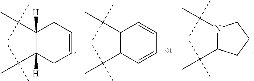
C1(C(C)(C)C)([H])C(C(C)(C)C)([H])CC=CC1.C1(C(C)(C)C)=C(C(C)(C)C)C=CC=C1.N1(C(C)(C)C)C(C(C)(C)C)CCC1
